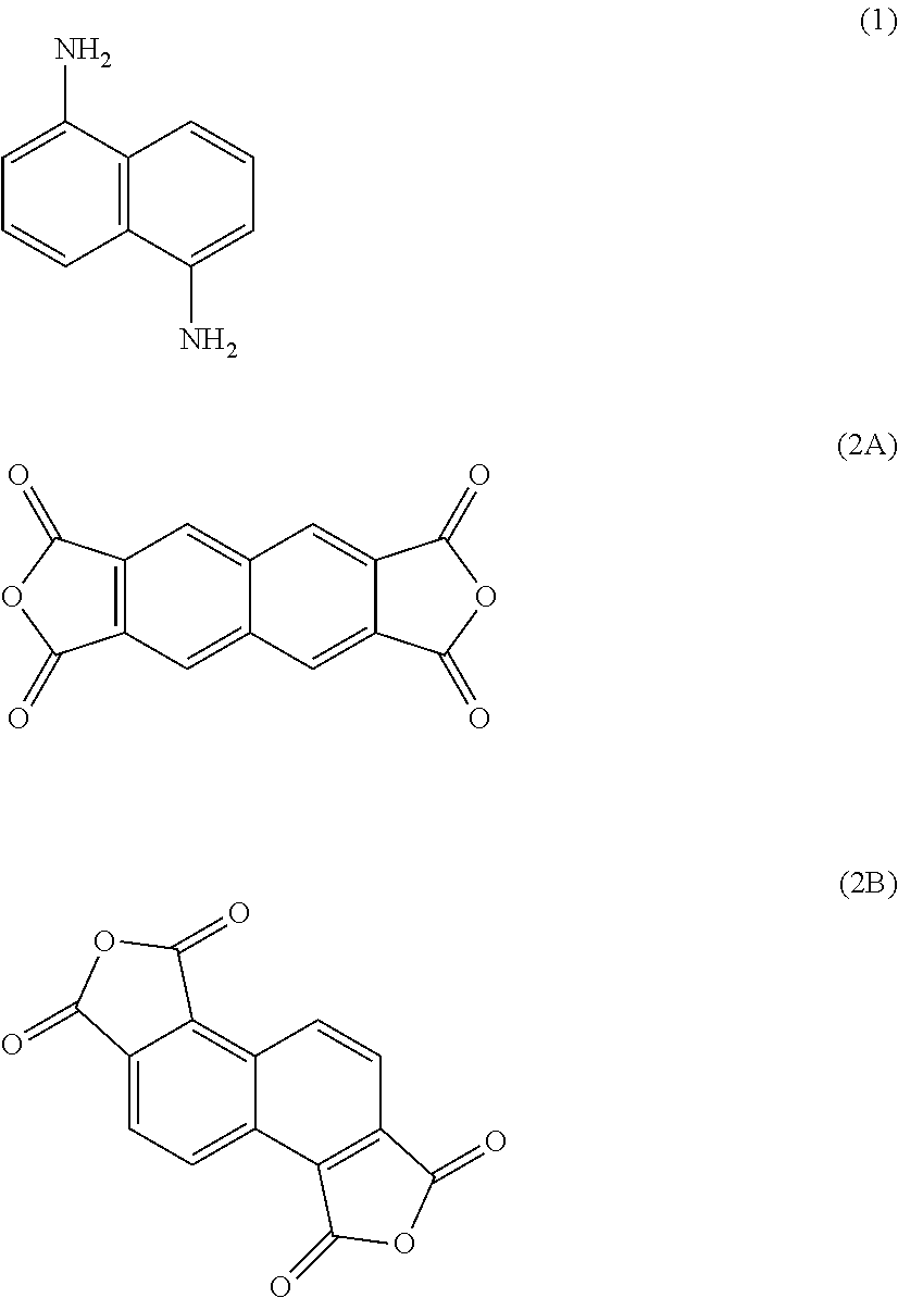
C1=C(N)C2=C(C=C1)C(N)=CC=C2.C12=C(C=C3C(=C1)C=C1C(=C3)C(=O)OC1=O)C(=O)OC2=O.C12=CC=C3C(=C1C(=O)OC2=O)C=CC1=C3C(=O)OC1=O
